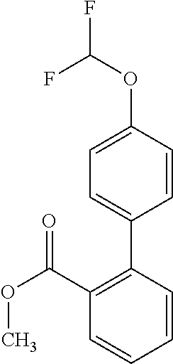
O(C(C1=C(C2=CC=C(OC(F)F)C=C2)C=CC=C1)=O)C
